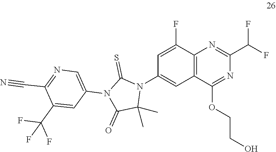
C12=C(C(F)=CC(N3C(=S)N(C4=CN=C(C#N)C(C(F)(F)F)=C4)C(=O)C3(C)C)=C1)N=C(C(F)F)N=C2OCCO
